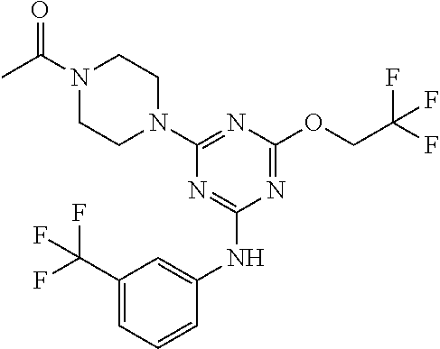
CC(N1CCN(C2=NC(OCC(F)(F)F)=NC(NC3=CC(C(F)(F)F)=CC=C3)=N2)CC1)=O
